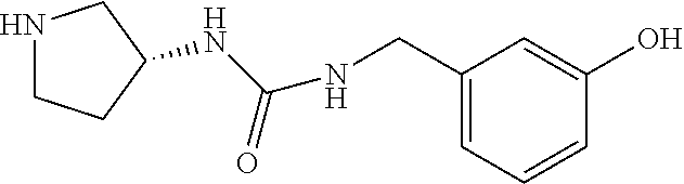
N1CCC(NC(=O)NCC2=CC=CC(O)=C2)C1
